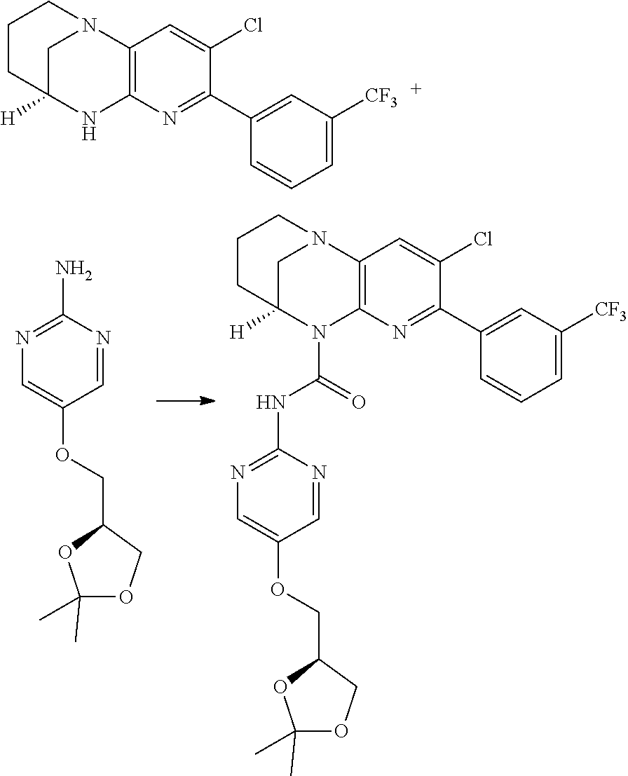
N1=C(N)N=CC(OCC2OC(C)(C)OC2)=C1.N1=C(NC(N2C3=C(C=C(Cl)C(C4=CC([CF3])=CC=C4)=N3)N3CC2([H])CCC3)=O)N=CC(OCC2OC(C)(C)OC2)=C1.C1(C2=NC3=C(C=C2Cl)N2CC([H])(N3)CCC2)=CC([CF3])=CC=C1
